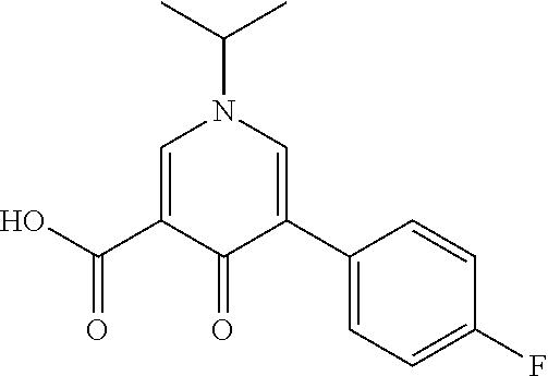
C1=C(C(O)=O)C(=O)C(C2=CC=C(F)C=C2)=CN1C(C)C
